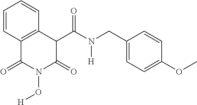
C1=CC2=C(C=C1)C(C(=O)N([H])CC1=CC=C(OC)C=C1)C(=O)N(O[H])C2=O
